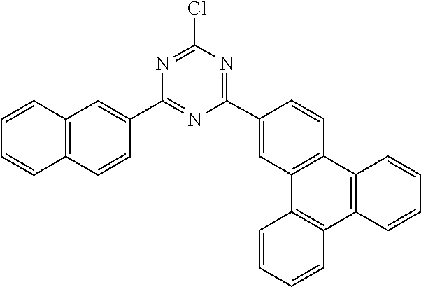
N1=C(C2=CC3=C(C=CC=C3)C=C2)N=C(Cl)N=C1C1=CC2=C(C=C1)C1=C(C3=C2C=CC=C3)C=CC=C1
